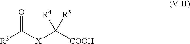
[R3]C([X]C([COOH])([R4])[R5])=O
